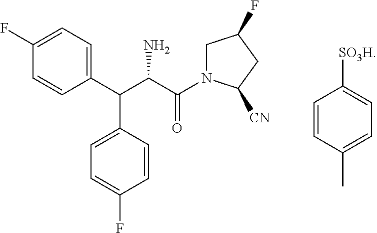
C1(C(C(C(N2CC(F)CC2[CN])=O)N)C2=CC=C(F)C=C2)=CC=C(F)C=C1.C1=CC(C)=CC=C1[SO3H]
